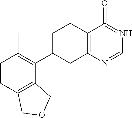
C1=CC2=C(C(C3CC4=C(CC3)C(=O)=NC=N4)=C1C)COC2
